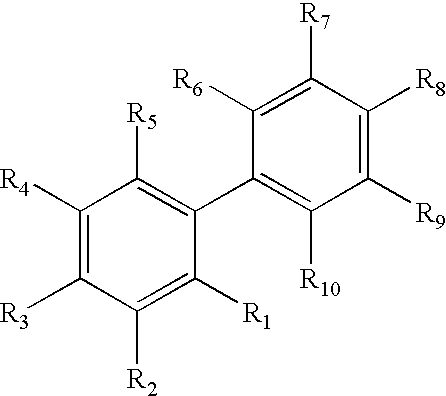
C1([R6])=C([R7])C([R8])=C([R9])C([R10])=C1C1=C([R5])C([R4])=C([R3])C([R2])=C1[R1]
